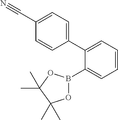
C1(C2=CC=CC=C2B2OC(C)(C)C(C)(C)O2)=CC=C(C#N)C=C1
